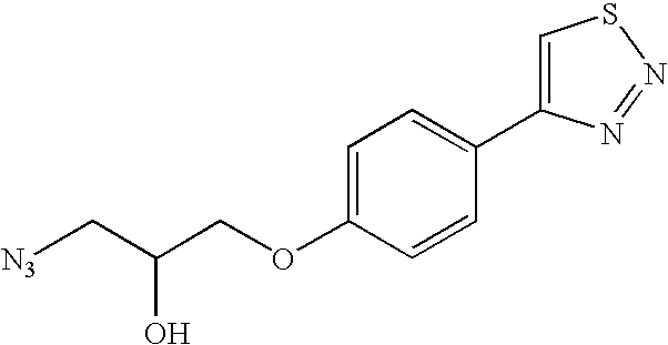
[N3]CC(COC1=CC=C(C2=CSN=N2)C=C1)O
